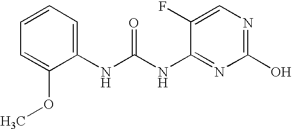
N(C1=NC(O)=NC=C1F)C(NC1=CC=CC=C1OC)=O
